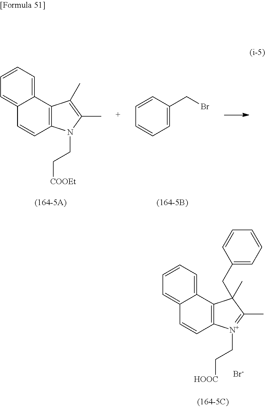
C1(CBr)=CC=CC=C1.C12=C(N(CC[COOEt])C(C)=C1C)C=CC1=CC=CC=C21.C12=C([N+](CC[HOOC])=C(C)C1(CC1=CC=CC=C1)C)C=CC1=CC=CC=C21.[Br-]
